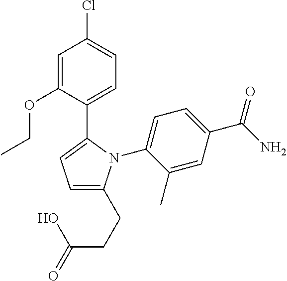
C1=C(OCC)C(C2=CC=C(CCC(=O)O)N2C2=CC=C(C(N)=O)C=C2C)=CC=C1Cl
